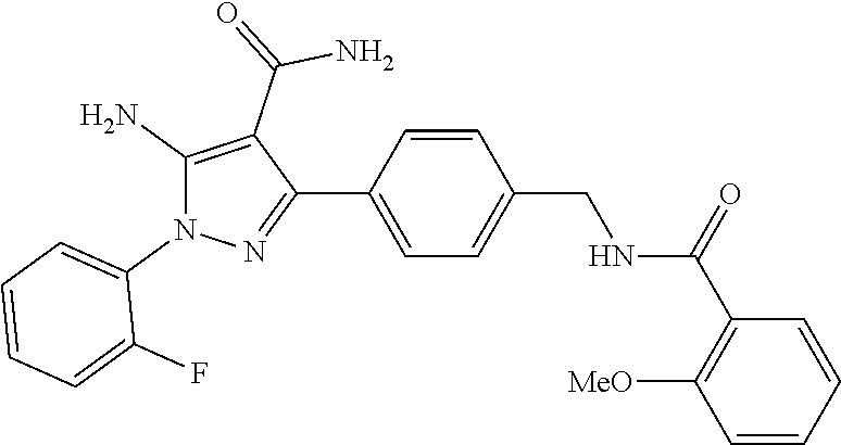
C1=CC(C2=NN(C3=CC=CC=C3F)C(N)=C2C(N)=O)=CC=C1CNC(=O)C1=C([MeO])C=CC=C1
